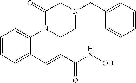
C1=CC=C(C=CC(NO)=O)C(N2CCN(CC3=CC=CC=C3)CC2=O)=C1
